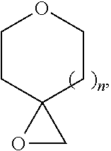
C1CC2(CCO1)OC2
